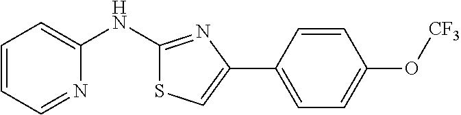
C1=CC=NC(NC2=NC(C3=CC=C(O[CF3])C=C3)=CS2)=C1
